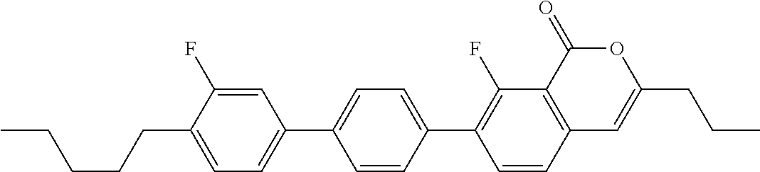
C12=C(C(=O)OC(CCC)=C1)C(F)=C(C1=CC=C(C3=CC=C(CCCCC)C(F)=C3)C=C1)C=C2
